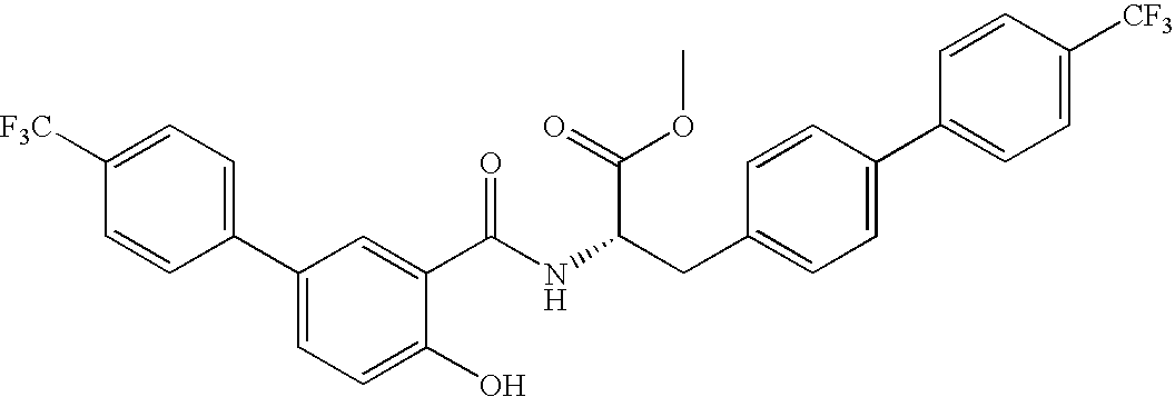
C1=CC(C2=CC=C(O)C(C(=O)NC(CC3=CC=C(C4=CC=C([CF3])C=C4)C=C3)C(OC)=O)=C2)=CC=C1[F3C]
